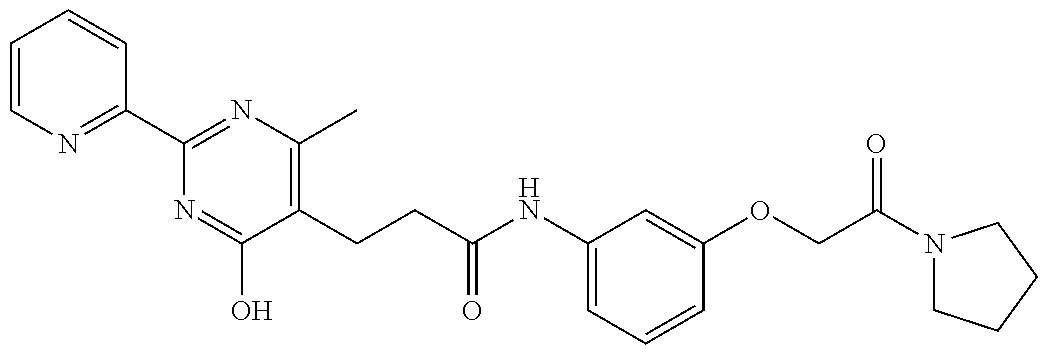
C1=CN=C(C2=NC(C)=C(CCC(NC3=CC=CC(OCC(=O)N4CCCC4)=C3)=O)C(O)=N2)C=C1
